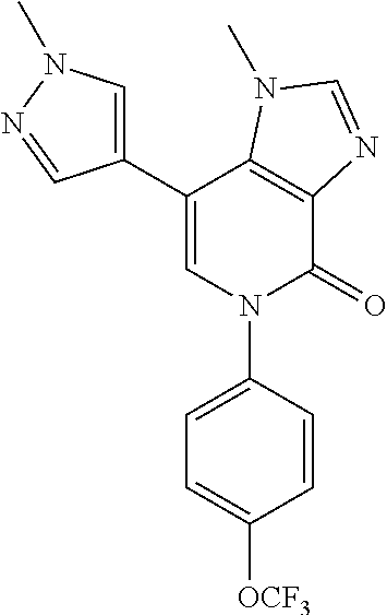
C12=C(C(C3=CN(C)N=C3)=CN(C3=CC=C([OCF3])C=C3)C1=O)N(C)C=N2
